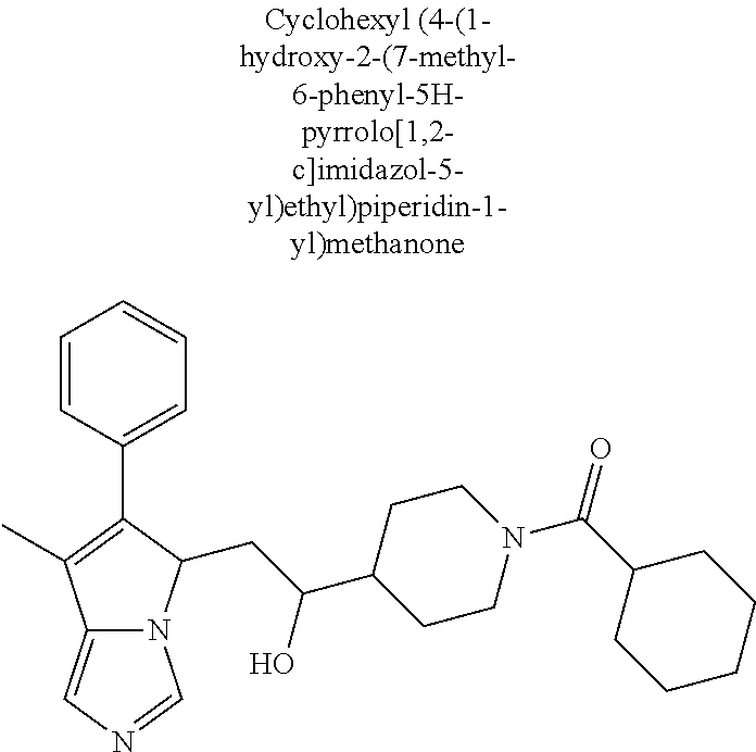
C12=CN=CN1C(CC(C1CCN(C(C3CCCCC3)=O)CC1)O)C(C1=CC=CC=C1)=C2C
